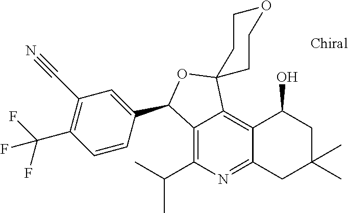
C12=C(C(C)C)N=C3C(=C1C1(OC2C2=CC(C#N)=C(C(F)(F)F)C=C2)CCOCC1)C(O)CC(C)(C)C3
